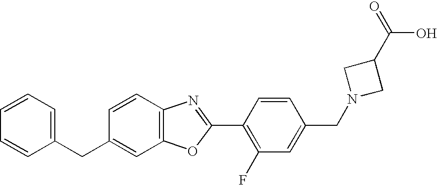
C1=C(CC2=CC3=C(C=C2)N=C(C2=C(F)C=C(CN4CC(C(=O)O)C4)C=C2)O3)C=CC=C1
